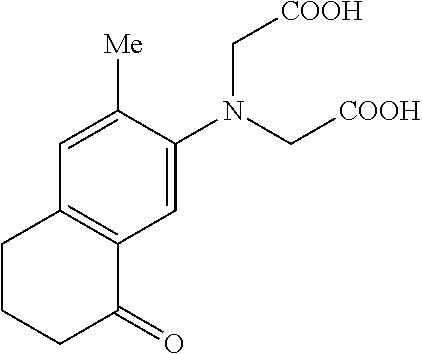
N(C[COOH])(C[COOH])C1=CC2=C(C=C1[Me])CCCC2=O
